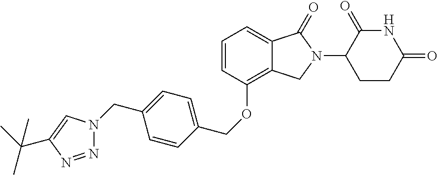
O(C1=C2C(=CC=C1)C(=O)N(C1CCC(=O)NC1=O)C2)CC1=CC=C(CN2N=NC(C(C)(C)C)=C2)C=C1
